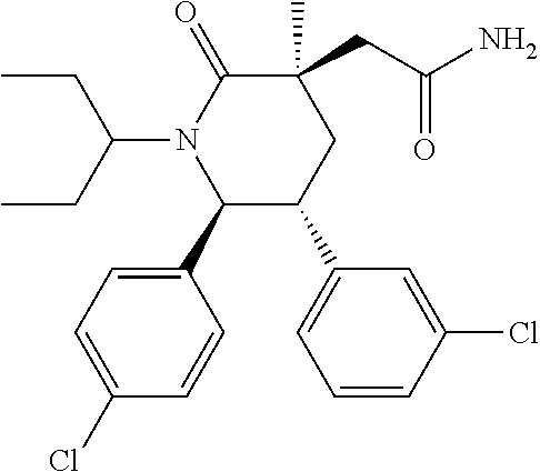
C1(C2=CC=C(Cl)C=C2)C(C2=CC=CC(Cl)=C2)CC(C)(CC(N)=O)C(=O)N1C(CC)CC
